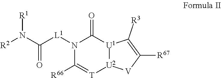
[R2]N(C(=O)[L1]N1C([R66])=[T][U2]2[U1](C1=O)C([R3])=C([R67])[V]2)[R1]
